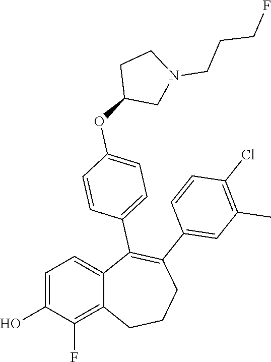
C1=C(O)C(F)=C2C(=C1)C(C1=CC=C(OC3CN(CCCF)CC3)C=C1)=C(C1=CC(C)=C(Cl)C=C1)CCC2
